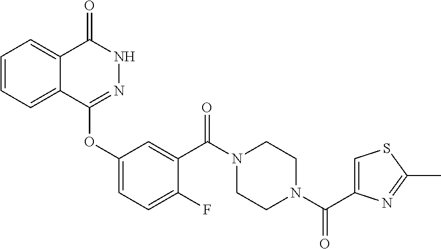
C1=CC=C2C(=C1)C(=O)NN=C2OC1=CC=C(F)C(C(N2CCN(C(C3=CSC(C)=N3)=O)CC2)=O)=C1
